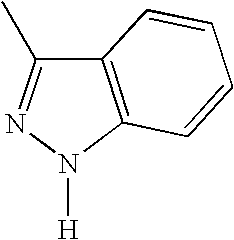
C12=C(N([H])N=C1C)C=CC=C2
